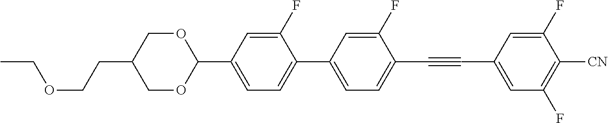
CCOCCC1COC(C2=CC=C(C3=CC=C(C#CC4=CC(F)=C([CN])C(F)=C4)C(F)=C3)C(F)=C2)OC1
